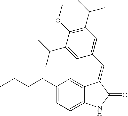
C1(CCCC)=CC=C2C(=C1)C(=CC1=CC(C(C)C)=C(OC)C(C(C)C)=C1)C(=O)N2
